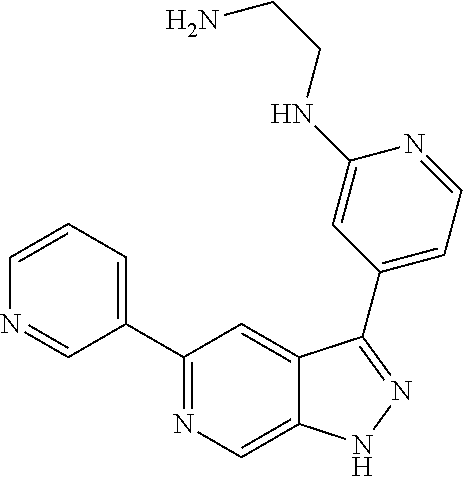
C1=CN=CC(C2=NC=C3C(=C2)C(C2=CC=NC(NCCN)=C2)=NN3)=C1
